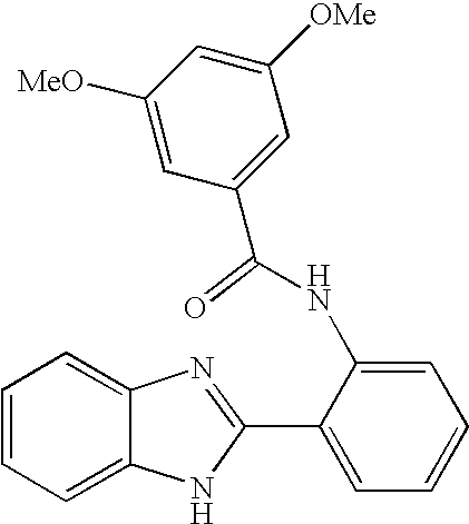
C1=CC=C2C(=C1)N=C(C1=CC=CC=C1NC(C1=CC([OMe])=CC([MeO])=C1)=O)N2
